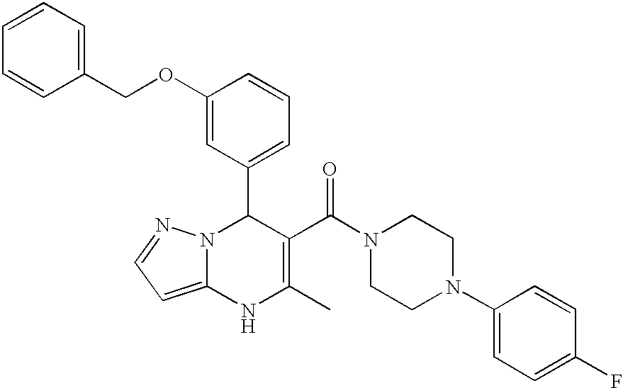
C1(OCC2=CC=CC=C2)=CC(C2N3C(=CC=N3)NC(C)=C2C(N2CCN(C3=CC=C(F)C=C3)CC2)=O)=CC=C1
